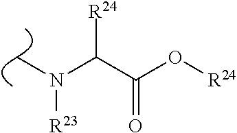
C(C(O[R24])=O)([R24])N([R23])C
